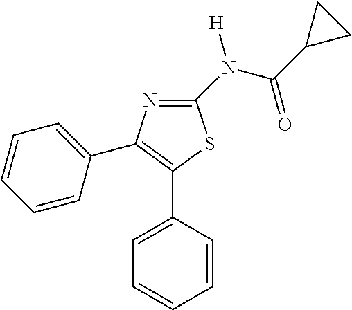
C1=CC(C2=C(C3=CC=CC=C3)N=C(N(C(C3CC3)=O)[H])S2)=CC=C1
